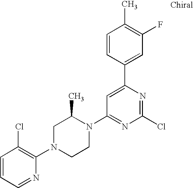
C1=CC=NC(N2CCN(C3=NC(Cl)=NC(C4=CC(F)=C(C)C=C4)=C3)C(C)C2)=C1Cl
